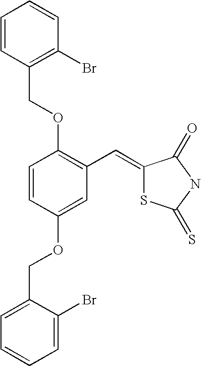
C1=CC(COC2=C(C=C3SC(=S)NC3=O)C=C(OCC3=CC=CC=C3Br)C=C2)=C(Br)C=C1
